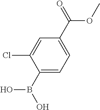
C1=C(Cl)C(B(O)O)=CC=C1C(OC)=O
